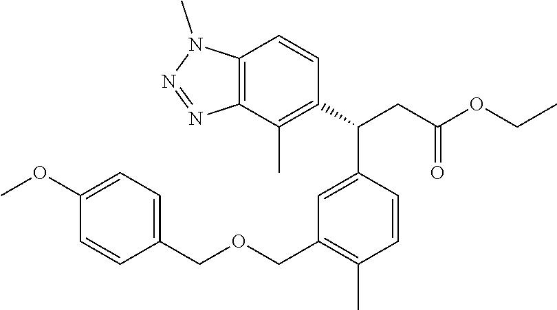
C12=C(C(C)=C(C(CC(OCC)=O)C3=CC(COCC4=CC=C(OC)C=C4)=C(C)C=C3)C=C1)N=NN2C
